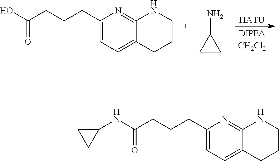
[HATU].C1=C(CCCC(=O)O)N=C2C(=C1)CCCN2.NC1CC1.C1=C(CCCC(=O)NC2CC2)N=C2C(=C1)CCCN2
